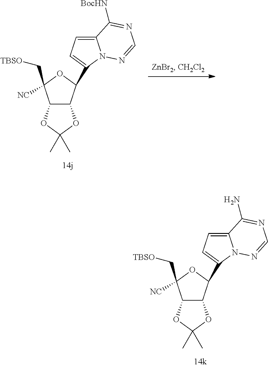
C12C(C(C3=CC=C4N3N=CN=C4N)OC1(C[TBSO])[NC])OC(C)(C)O2.C12C(C(C3=CC=C4N3N=CN=C4[BocHN])OC1(C[TBSO])[NC])OC(C)(C)O2
